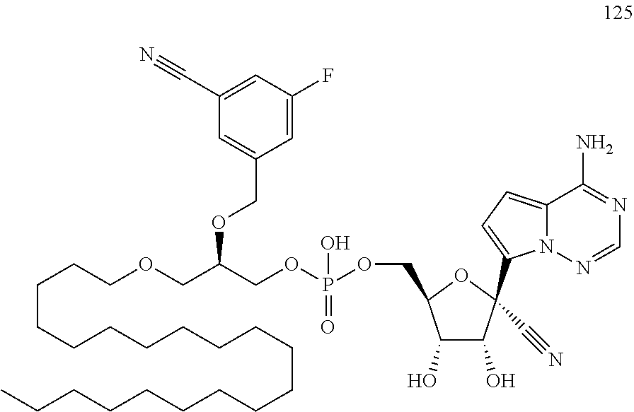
C(CCCCCCCCCCCCCCCCC)CCOCC(COP(O)(=O)OCC1C(O)C(O)C(C#N)(C2=CC=C3N2N=CN=C3N)O1)OCC1=CC(C#N)=CC(F)=C1
